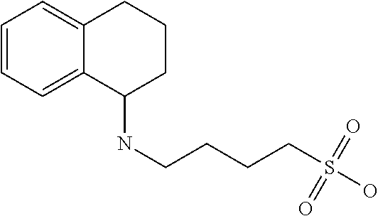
N(CCCCS(O)(=O)=O)C1CCCC2=CC=CC=C12
